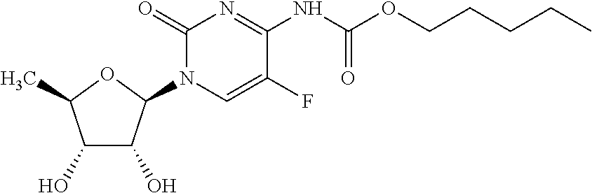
O=C1N=C(NC(OCCCCC)=O)C(F)=CN1C1C(O)C(O)C(C)O1
